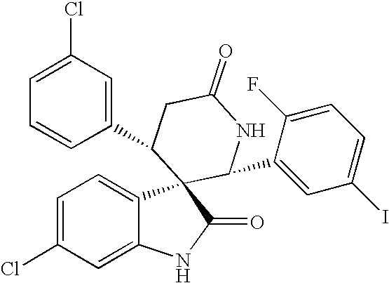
C1(C2C3(C4=CC=C(Cl)C=C4NC3=O)C(C3=CC(I)=CC=C3F)NC(=O)C2)=CC(Cl)=CC=C1
